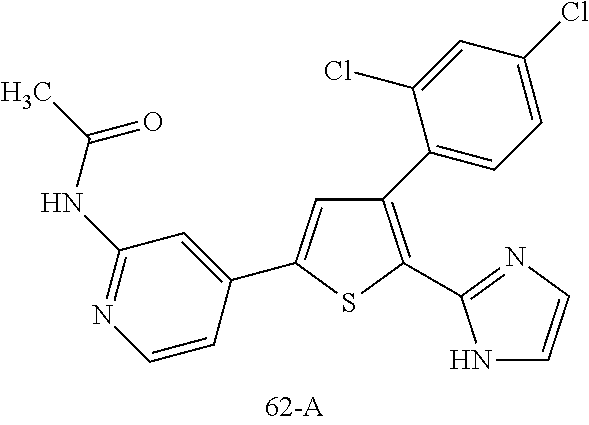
C1(C2=CC=C(Cl)C=C2Cl)=C(C2=NC=CN2)SC(C2=CC(NC(C)=O)=NC=C2)=C1
